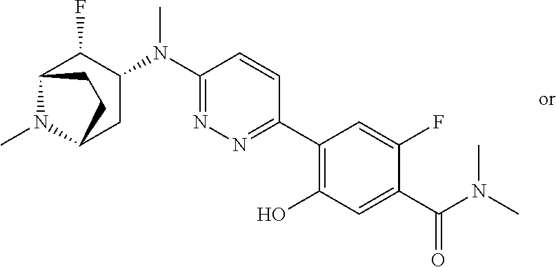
C1(N(C2=NN=C(C3=C(O)C=C(C(N(C)C)=O)C(F)=C3)C=C2)C)C(F)C2N(C)C(C1)CC2
